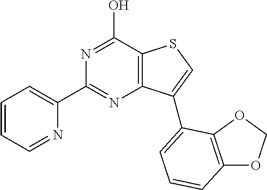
N1=C(O)C2=C(N=C1C1=CC=CC=N1)C(C1=CC=CC3=C1OCO3)=CS2
